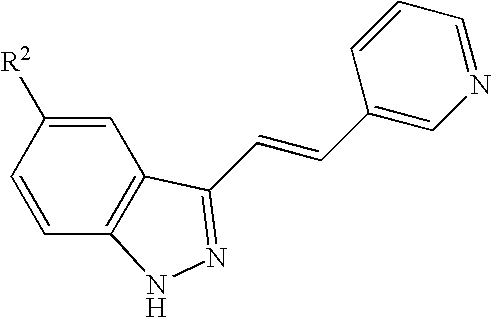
C1([R2])=CC2=C(C=C1)NN=C2C=CC1=CN=CC=C1
